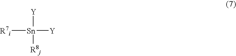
[R7i][Sn]([Y])([R8j])[Y]
